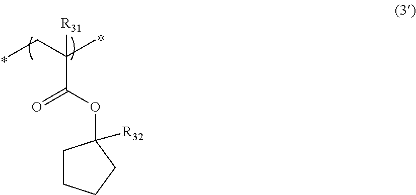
CCC(C)([R31])C(OC1([R32])CCCC1)=O
